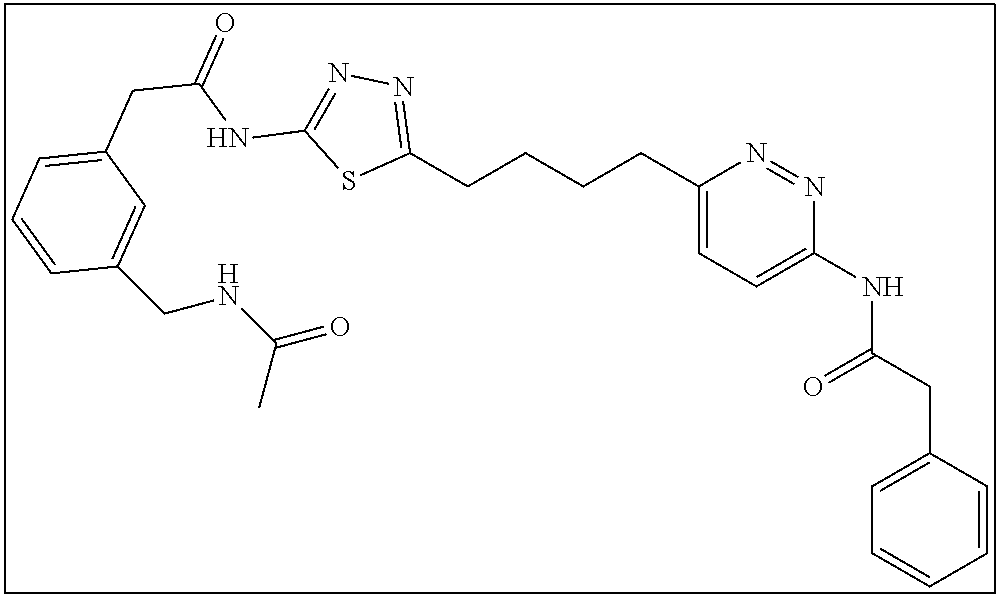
C1(CCCCC2=CC=C(NC(CC3=CC=CC=C3)=O)N=N2)=NN=C(NC(=O)CC2=CC=CC(CNC(=O)C)=C2)S1
